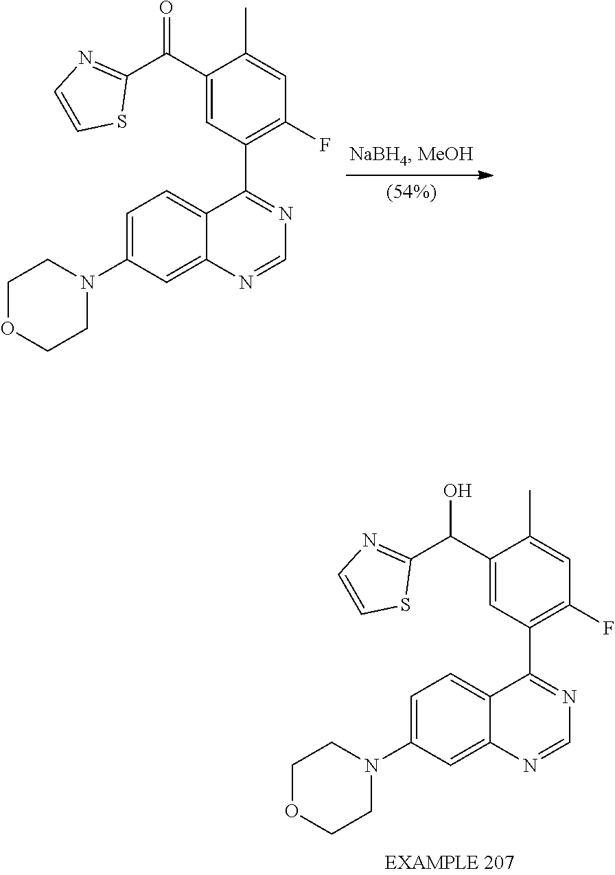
C1(C(C2=CC(C3=NC=NC4=CC(N5CCOCC5)=CC=C43)=C(F)C=C2C)=O)=NC=CS1.C1(C(C2=CC(C3=NC=NC4=CC(N5CCOCC5)=CC=C43)=C(F)C=C2C)O)=NC=CS1
